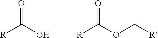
[R]C(O)=O.[R]C(OC[R])=O
